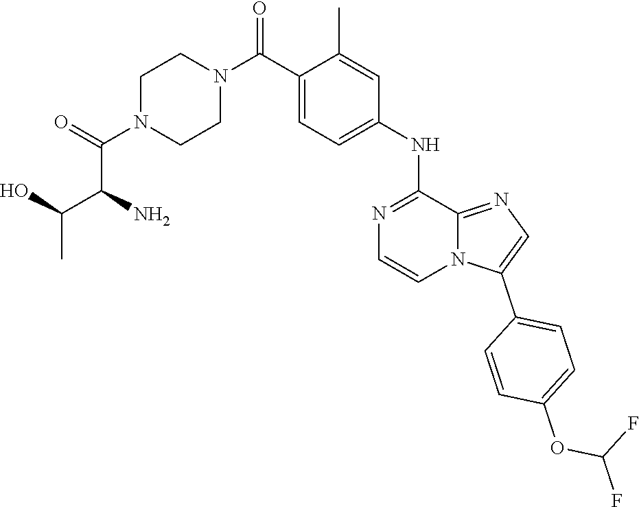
C(N1CCN(C(C2=CC=C(NC3=NC=CN4C(C5=CC=C(OC(F)F)C=C5)=CN=C43)C=C2C)=O)CC1)(=O)C(C(O)C)N
